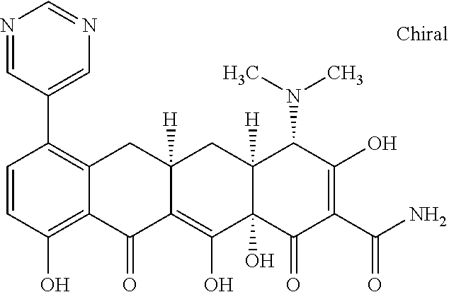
C12([H])C(O)(C(=O)C(C(N)=O)=C(O)C1N(C)C)C(O)=C1C([H])(C2)CC2=C(C3=CN=CN=C3)C=CC(O)=C2C1=O
